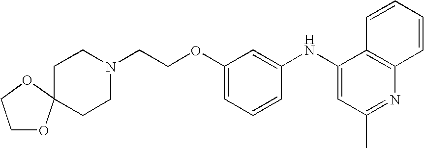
N1(CCOC2=CC=CC(NC3=CC(C)=NC4=C3C=CC=C4)=C2)CCC2(CC1)OCCO2
